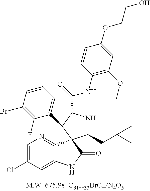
C1=C(Cl)C=C2C(=N1)C1(C(=O)N2)C(CC(C)(C)C)NC(C(NC2=C(OC)C=C(OCCO)C=C2)=O)C1C1=CC=CC(Br)=C1F
